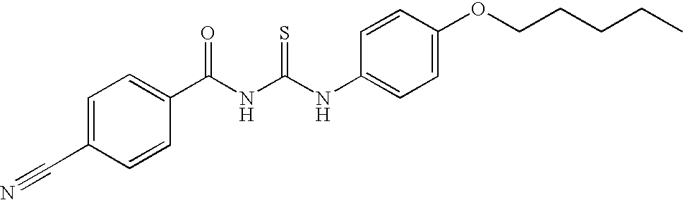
C(NC(NC1=CC=C(OCCCCC)C=C1)=S)(=O)C1=CC=C(C#N)C=C1
